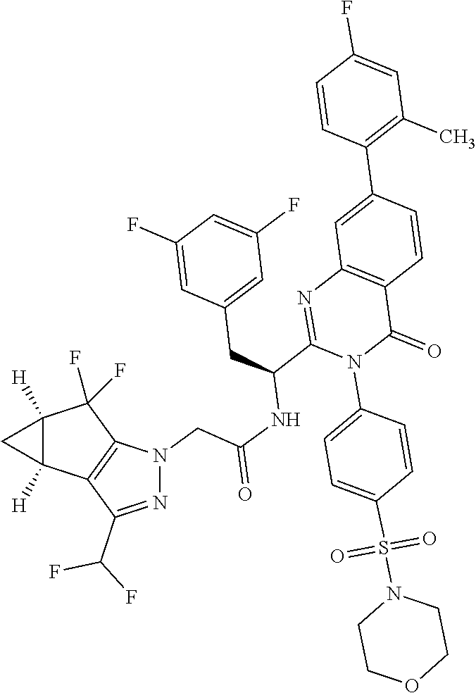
N1=C(C(F)F)C2=C(N1CC(NC(C1=NC3=C(C(=O)N1C1=CC=C(S(N4CCOCC4)(=O)=O)C=C1)C=CC(C1=C(C)C=C(F)C=C1)=C3)CC1=CC(F)=CC(F)=C1)=O)C(F)(F)C1([H])C2([H])C1
